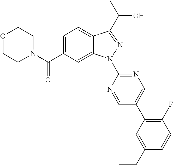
C12=CC=C(C(N3CCOCC3)=O)C=C1N(C1=NC=C(C3=C(F)C=CC(CC)=C3)C=N1)N=C2C(C)O
